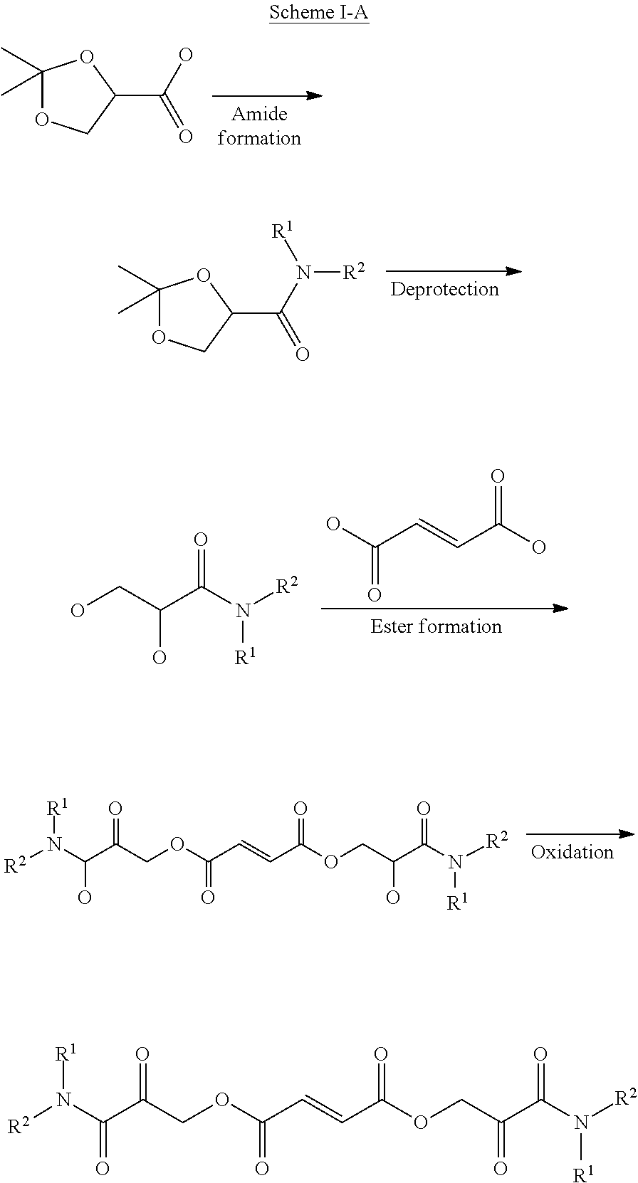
C1(C)(C)OCC(C(O)=O)O1.OCC(C(N([R2])[R1])=O)O.C(C=CC(O)=O)(O)=O.C1(C)(C)OCC(C(N([R1])[R2])=O)O1.O(CC(C(N([R2])[R1])=O)O)C(C=CC(OCC(C(O)N([R2])[R1])=O)=O)=O.O(CC(C(N([R2])[R1])=O)=O)C(C=CC(OCC(C(=O)N([R2])[R1])=O)=O)=O
